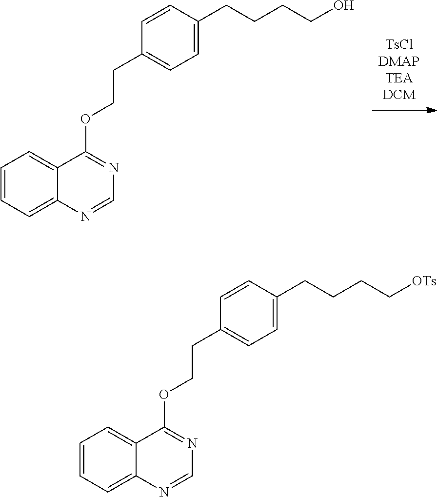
C1(CCOC2=NC=NC3=CC=CC=C32)=CC=C(CCCCO)C=C1.C1(CCOC2=NC=NC3=CC=CC=C32)=CC=C(CCCC[OTs])C=C1
